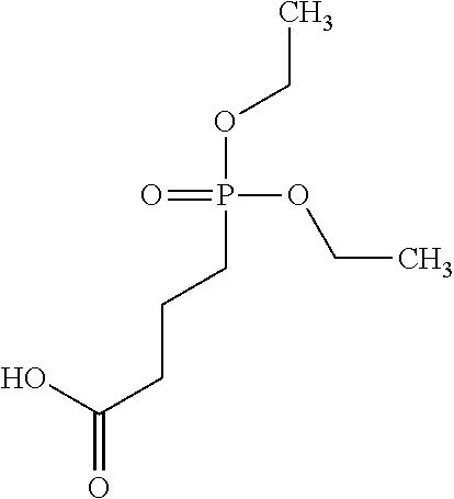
CCOP(=O)(CCCC(=O)O)OCC
